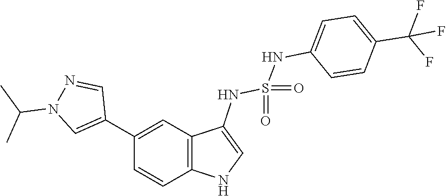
C1=CC(NS(NC2=CNC3=C2C=C(C2=CN(C(C)C)N=C2)C=C3)(=O)=O)=CC=C1C(F)(F)F
